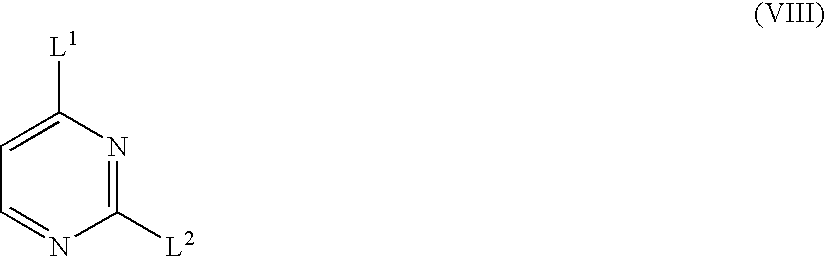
C1([L2])=NC([L1])=CC=N1
